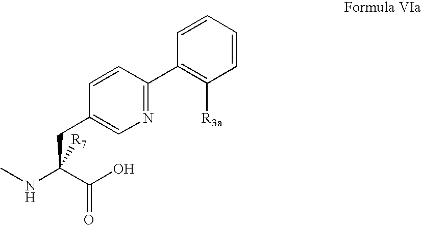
N1=C(C2=C([R3a])C=CC=C2)C=CC(CC(NC)(C(O)=O)[R7])=C1
